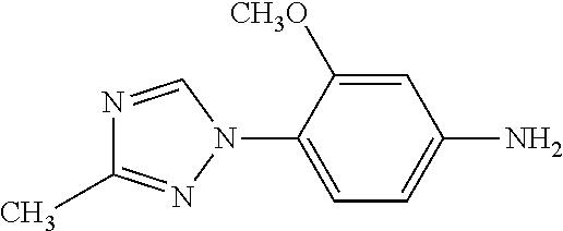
N1=CN(C2=CC=C(N)C=C2[CH3O])N=C1C
